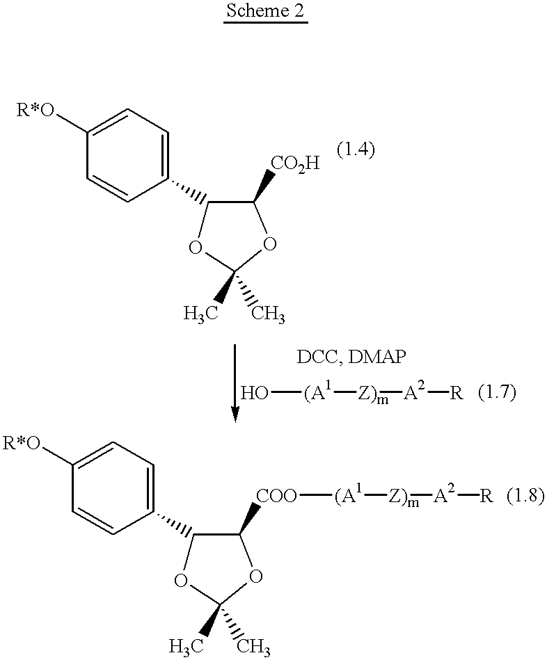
C1(C2OC(C)(C)OC2[CO2H])=CC=C([R*O])C=C1.O[(A1][Z)m][A2][R].C1(C2OC(C)(C)OC2[COO][(A1][Z)m][A2][R])=CC=C([R*O])C=C1
